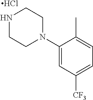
N1CCN(C2=CC([CF3])=CC=C2C)CC1.Cl
